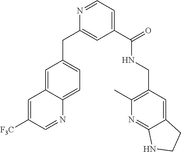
C1=NC(CC2=CC=C3C(=C2)C=C([F3C])C=N3)=CC(C(NCC2=C(C)N=C3C(=C2)CCN3)=O)=C1
